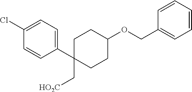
C1(C[HO2C])(C2=CC=C(Cl)C=C2)CCC(OCC2=CC=CC=C2)CC1
